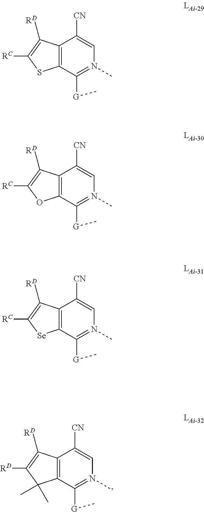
C12=C(C([G]C)=N(C)C=C1[CN])C(C)(C)C([RD])=C2[RD].C12=C(C([G]C)=N(C)C=C1[CN])SC([RC])=C2[RD].C12=C(C([G]C)=N(C)C=C1[CN])OC([RC])=C2[RD].C12=C(C([G]C)=N(C)C=C1[CN])[Se]C([RC])=C2[RD]
